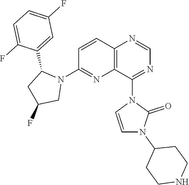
C1=CC2=C(N=C1N1C(C3=CC(F)=CC=C3F)CC(F)C1)C(N1C(=O)N(C3CCNCC3)C=C1)=NC=N2
